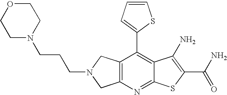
C12=C(CN(CCCN3CCOCC3)C1)C(C1=CC=CS1)=C1C(=N2)SC(C(N)=O)=C1N
